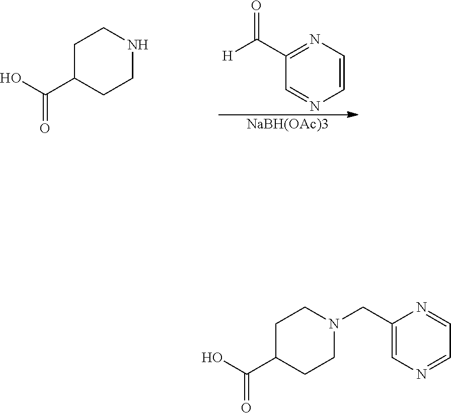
C1C(C(O)=O)CCNC1.C1(C([H])=O)=NC=CN=C1.[NaBH(OAc)3].C1C(C(O)=O)CCN(CC2=CN=CC=N2)C1
